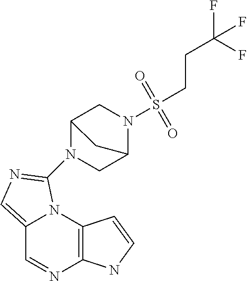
C12=C(N3C(=CN=C3N3CC4N(S(CCC(F)(F)F)(=O)=O)CC3C4)C=N1)C=CN2
